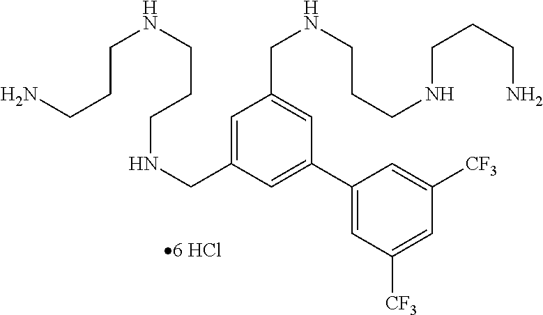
C1=C(CNCCCNCCCN)C=C(C2=CC([CF3])=CC([CF3])=C2)C=C1CNCCCNCCCN
